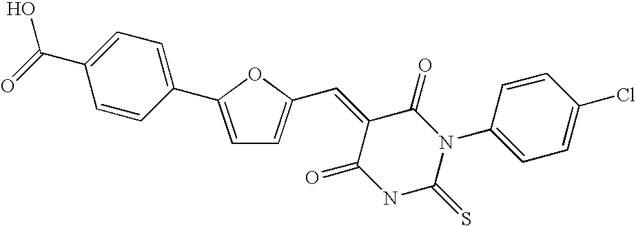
C(=C1C(=O)N(C2=CC=C(Cl)C=C2)C(=S)NC1=O)C1=CC=C(C2=CC=C(C(=O)O)C=C2)O1
